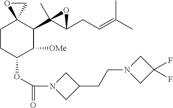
C1CC(OC(N2CC(CCN3CC(F)(F)C3)C2)=O)C([OMe])C(C2(C)C(CC=C(C)C)O2)C12CO2
